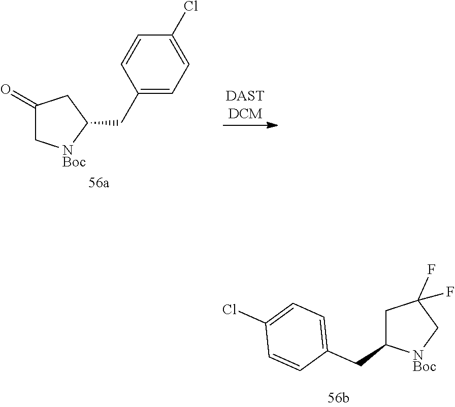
C1(F)(F)C[NBoc]C(CC2=CC=C(Cl)C=C2)C1.C1(=O)C[NBoc]C(CC2=CC=C(Cl)C=C2)C1
